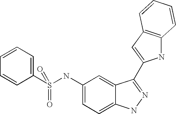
C1=CC=C(S(NC2=CC=C3C(=C2)C(C2=CC4=C(N2)C=CC=C4)=NN3)(=O)=O)C=C1
